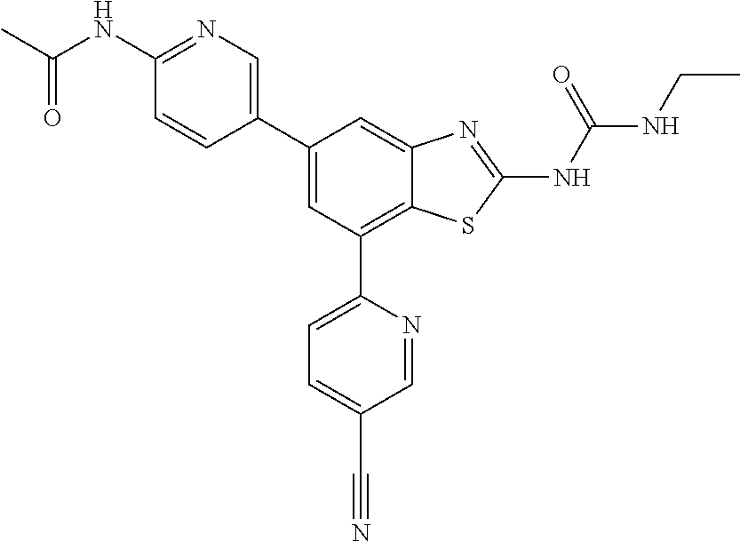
C1(C2=CN=C(NC(C)=O)C=C2)=CC(C2=CC=C(C#N)C=N2)=C2C(=C1)N=C(NC(=O)NCC)S2
